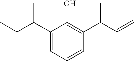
C1(C(CC)C)=CC=CC(C(C=C)C)=C1O
